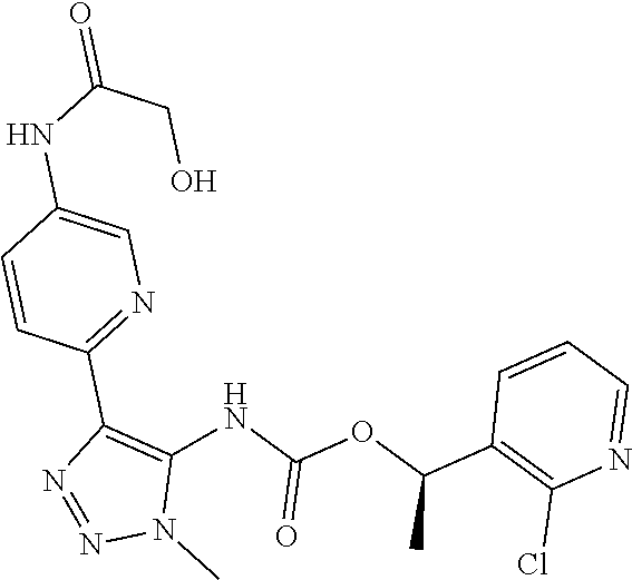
C1=CC=NC(Cl)=C1C(OC(=O)NC1=C(C2=NC=C(NC(CO)=O)C=C2)N=NN1C)C
